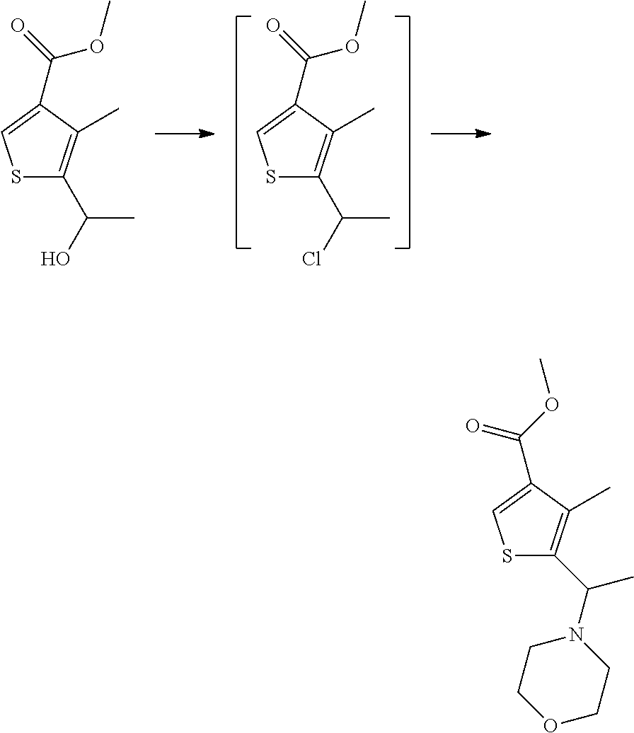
C(C1=CSC(C(Cl)C)=C1C)(OC)=O.C(C1=CSC(C(O)C)=C1C)(OC)=O.C(C1=CSC(C(N2CCOCC2)C)=C1C)(OC)=O
